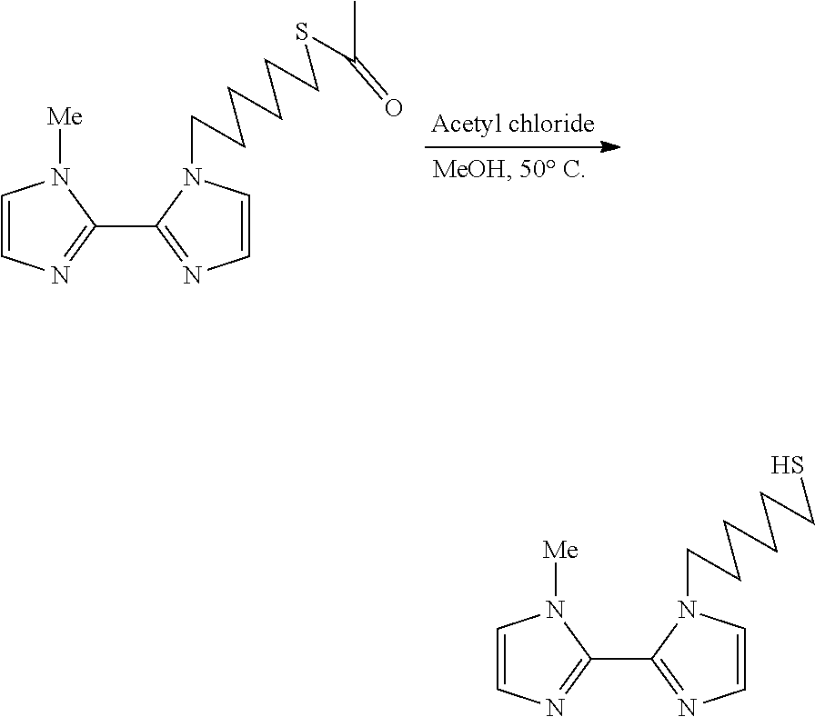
C1=CN=C(C2=NC=CN2CCCCCCSC(=O)C)N1[Me].C1=CN=C(C2=NC=CN2CCCCCCS)N1[Me]
